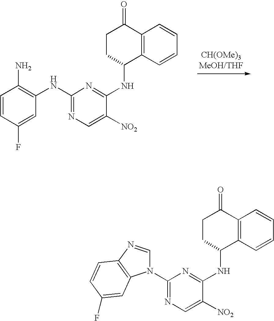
C1=CC(F)=CC(NC2=NC=C([NO2])C(NC3C4=C(C(=O)CC3)C=CC=C4)=N2)=C1N.N1(C2=NC=C([NO2])C(NC3C4=C(C(=O)CC3)C=CC=C4)=N2)C=NC2=C1C=C(F)C=C2
